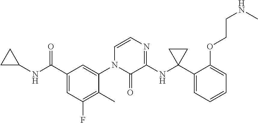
N(C(C1=CC(F)=C(C)C(N2C(=O)C(NC3(C4=CC=CC=C4OCCNC)CC3)=NC=C2)=C1)=O)C1CC1
